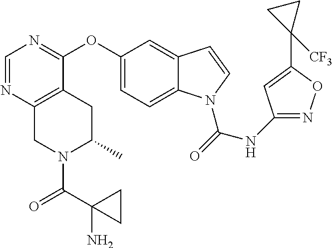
O(C1=CC=C2C(=C1)C=CN2C(=O)NC1=NOC(C2([CF3])CC2)=C1)C1=NC=NC2=C1CC(C)N(C(=O)C1(N)CC1)C2
